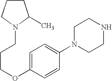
C1CCN(CCCOC2=CC=C(N3CCNCC3)C=C2)C1C
